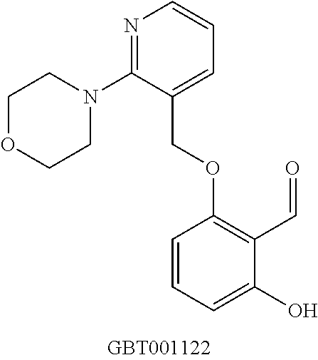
N1=C(N2CCOCC2)C(COC2=C(C=O)C(O)=CC=C2)=CC=C1
